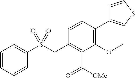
C1=CC=CC(S(CC2=C(C([OMe])=O)C(OC)=C(C3=CSC=C3)C=C2)(=O)=O)=C1
